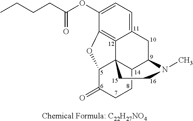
C1=C(OC(CCCC)=O)C2=C3C(=C1)CC1C4C3(C(C(=O)CC4)O2)CCN1C
